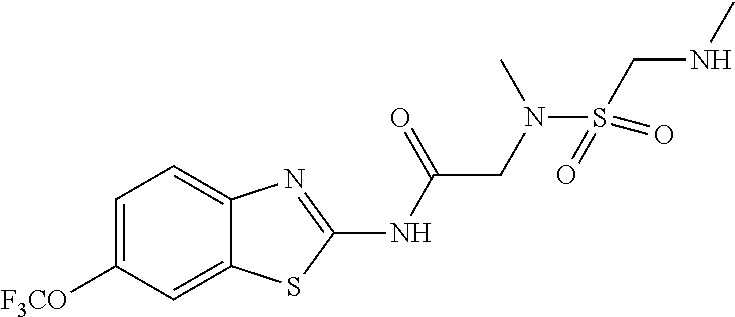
C1=C([F3CO])C=C2C(=C1)N=C(NC(CN(C)S(CNC)(=O)=O)=O)S2
